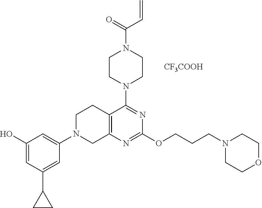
C1(O)=CC(C2CC2)=CC(N2CC3=C(CC2)C(N2CCN(C(C=C)=O)CC2)=NC(OCCCN2CCOCC2)=N3)=C1.[CF3COOH]
